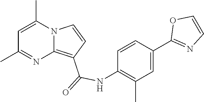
C1=C(C)N2C(=C(C(=O)NC3=C(C)C=C(C4=NC=CO4)C=C3)C=C2)N=C1C
